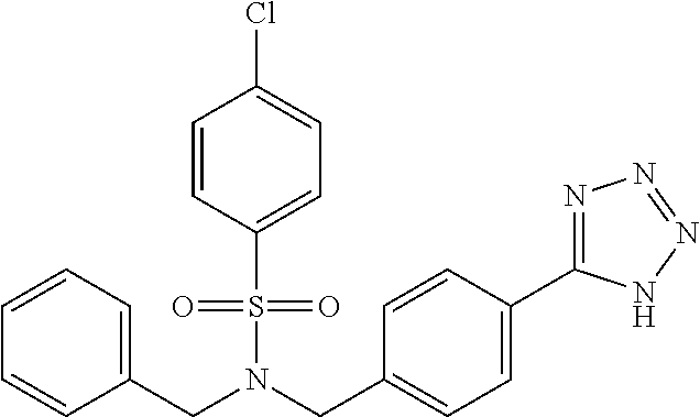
C1=CC=C(CN(CC2=CC=C(C3=NN=NN3)C=C2)S(C2=CC=C(Cl)C=C2)(=O)=O)C=C1
